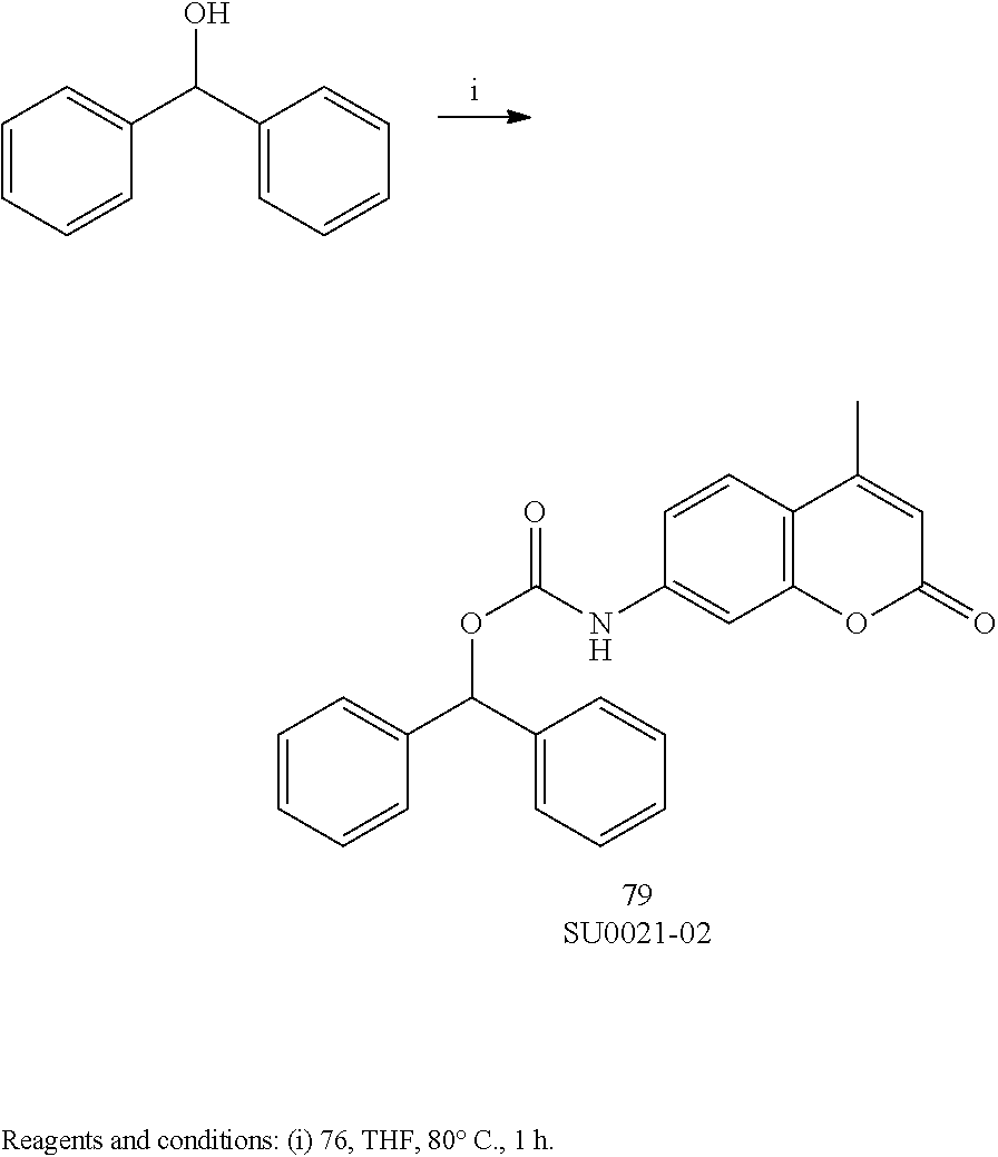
C1=CC=CC(C(C2=CC=CC=C2)O)=C1.C1=C(NC(=O)OC(C2=CC=CC=C2)C2=CC=CC=C2)C=CC2=C1OC(=O)C=C2C
